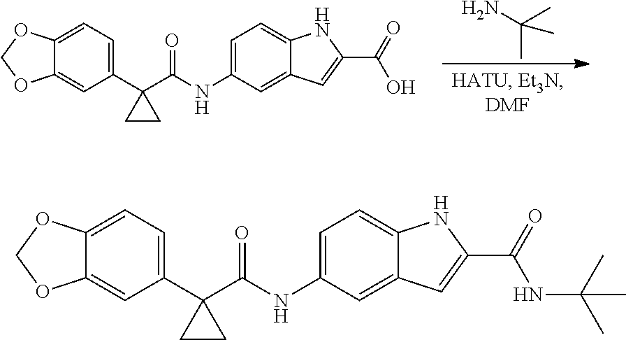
C1=C(NC(C2(C3=CC=C4C(=C3)OCO4)CC2)=O)C=C2C(=C1)NC(C(=O)O)=C2.C(C)(N)(C)C.C1=C(NC(C2(C3=CC=C4C(=C3)OCO4)CC2)=O)C=C2C(=C1)NC(C(NC(C)(C)C)=O)=C2
